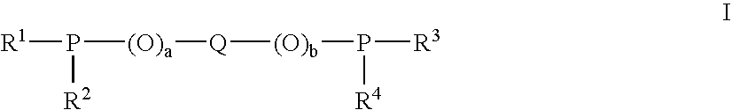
[R1]P([(O)a][Q][(O)b]P([R3])[R4])[R2]
